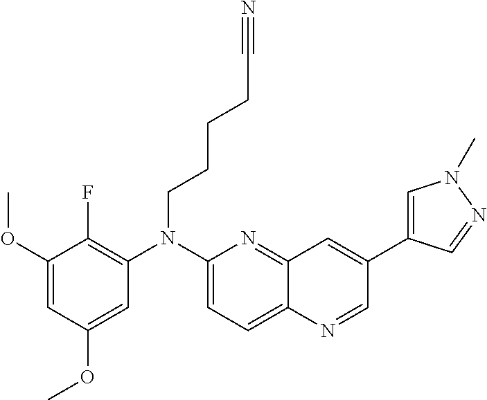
C1(OC)=CC(OC)=CC(N(C2=CC=C3C(=N2)C=C(C2=CN(C)N=C2)C=N3)CCCCC#N)=C1F
